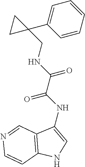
C1=C(C2(CNC(C(NC3=CNC4=C3C=NC=C4)=O)=O)CC2)C=CC=C1
